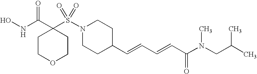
ONC(C1(S(N2CCC(C=CC=CC(N(CC(C)C)C)=O)CC2)(=O)=O)CCOCC1)=O
